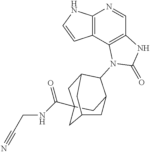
C12=C(C3=C(C=N1)NC(=O)N3C1C3CC4(C(NCC#N)=O)CC1CC(C4)C3)C=CN2
